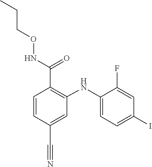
C1(F)=CC(I)=CC=C1NC1=C(C(=O)NOCCC)C=CC(C#N)=C1
